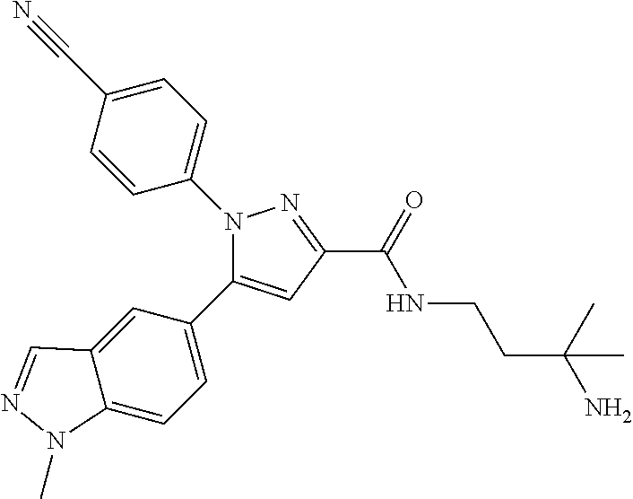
N1(C2=CC=C(C#N)C=C2)C(C2=CC=C3C(=C2)C=NN3C)=CC(C(NCCC(N)(C)C)=O)=N1
